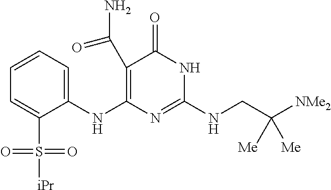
C1(C(N)=O)=C(NC2=CC=CC=C2S([iPr])(=O)=O)N=C(NCC([NMe2])([Me])[Me])NC1=O
